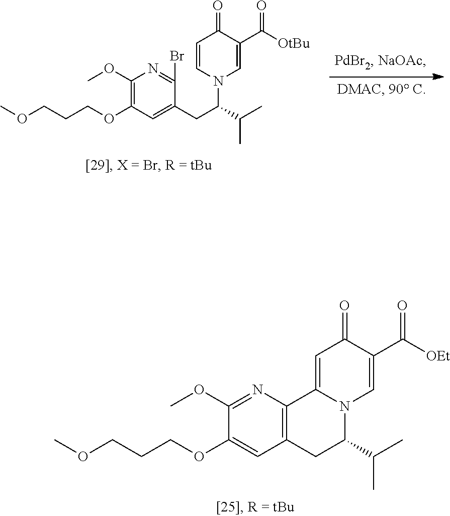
C1(OC)=NC2=C(C=C1OCCCOC)CC(C(C)C)N1C2=CC(=O)C(C([OEt])=O)=C1.C1(OC)=C(OCCCOC)C=C(CC(C(C)C)N2C=CC(=O)C(C([OtBu])=O)=C2)C(Br)=N1
